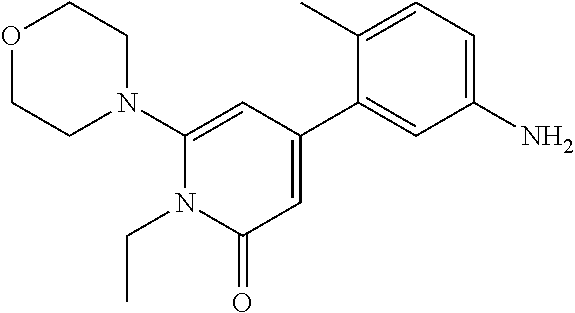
O1CCN(C2=CC(C3=CC(N)=CC=C3C)=CC(=O)N2CC)CC1
